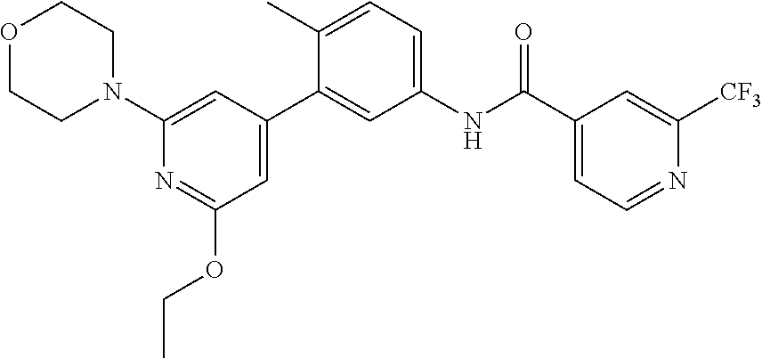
O1CCN(C2=CC(C3=CC(NC(C4=CC=NC([CF3])=C4)=O)=CC=C3C)=CC(OCC)=N2)CC1
